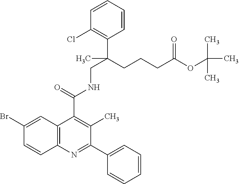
C1=CC2=C(C=C1Br)C(C(=O)NCC(CCCC(=O)OC(C)(C)C)(C1=C(Cl)C=CC=C1)C)=C(C)C(C1=CC=CC=C1)=N2
